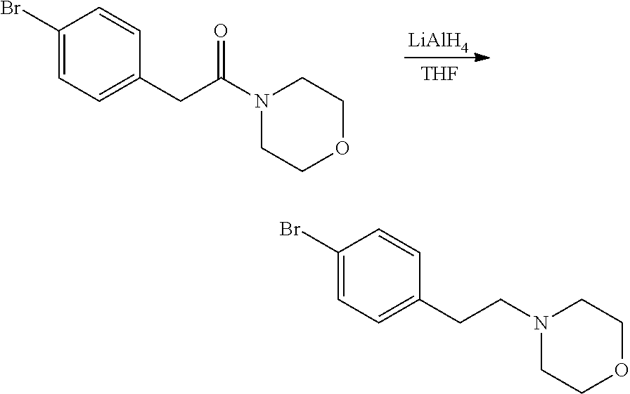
C1(Br)=CC=C(CC(N2CCOCC2)=O)C=C1.[LiAlH4].[THF].C1(Br)=CC=C(CCN2CCOCC2)C=C1
